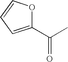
CC(C1=CC=CO1)=O
